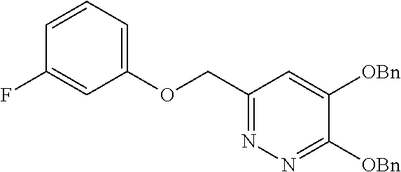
C(C1=NN=C([OBn])C([OBn])=C1)OC1=CC=CC(F)=C1
